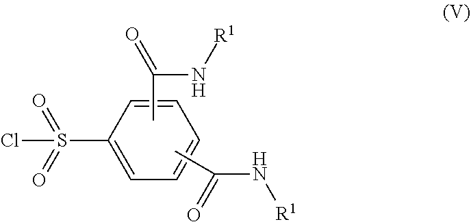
C1=CC=CC(S(=O)(=O)Cl)=C1.C(=O)(N[R1])C.C(N[R1])(=O)C
